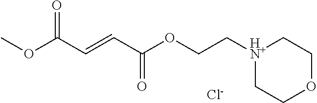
COC(C=CC(OCC[HN+]1CCOCC1)=O)=O.[Cl-]
